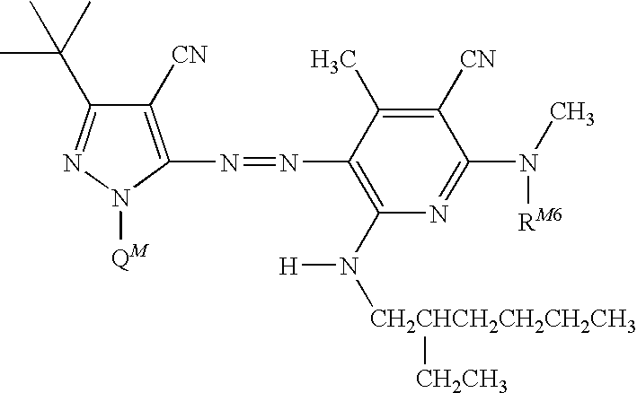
N1=C(C(C)(C)C)C([CN])=C(N=NC2=C(N([H])[CH2CHCH2CH2CH2CH3][CH2CH3])N=C(N(C)[RM6])C([CN])=C2C)N1[QM]
